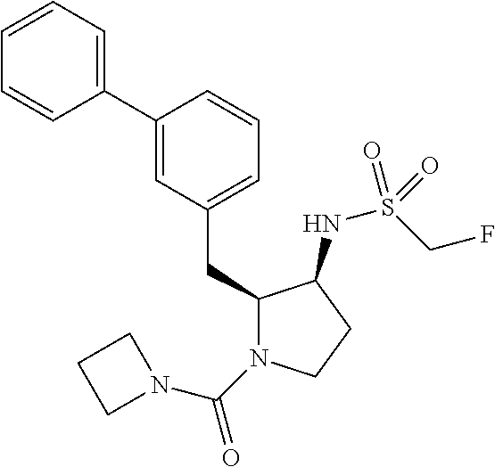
C1(CC2=CC=CC(C3=CC=CC=C3)=C2)N(C(=O)N2CCC2)CCC1NS(CF)(=O)=O
